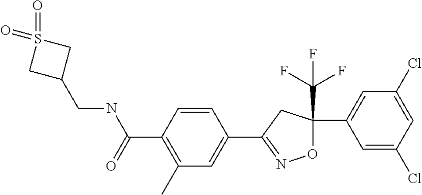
C1(C2=NOC(C3=CC(Cl)=CC(Cl)=C3)(C(F)(F)F)C2)=CC(C)=C(C(=O)NCC2CS(=O)(=O)C2)C=C1
